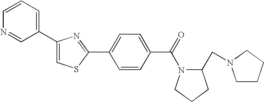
C1(C2=CSC(C3=CC=C(C(=O)N4C(CN5CCCC5)CCC4)C=C3)=N2)=CC=CN=C1
